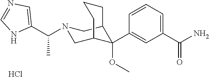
C1(C(N)=O)=CC=CC(C2(OC)C3CN(C(C4=CN=CN4)C)CC2CCC3)=C1.Cl
